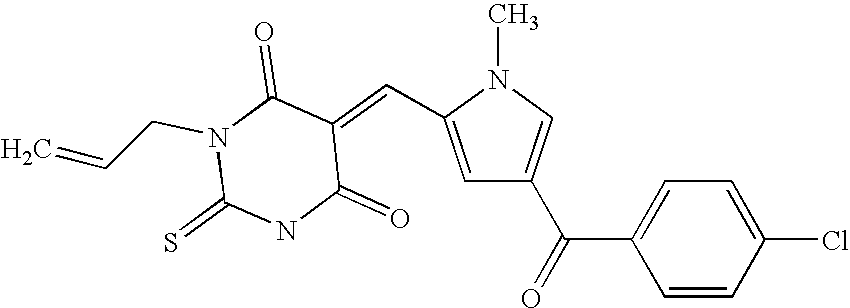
N1(C)C(C=C2C(=O)N(CC=C)C(=S)NC2=O)=CC(C(=O)C2=CC=C(Cl)C=C2)=C1
